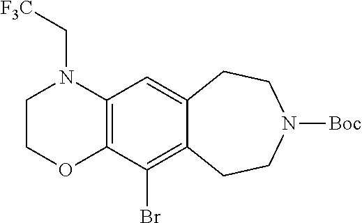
C12=C(C=C3C(=C1Br)CCN([Boc])CC3)N(C[F3C])CCO2
